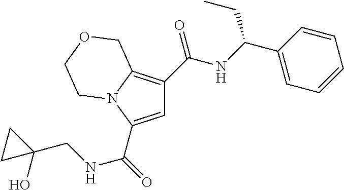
C1=C(C(=O)NCC2(O)CC2)N2C(=C1C(NC(C1=CC=CC=C1)CC)=O)COCC2
